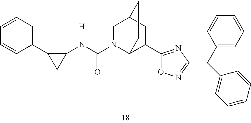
C1(N(C(N2C3C(C4=NC(C(C5=CC=CC=C5)C5=CC=CC=C5)=NO4)CC(C2)CC3)=O)[H])C(C2=CC=CC=C2)C1
